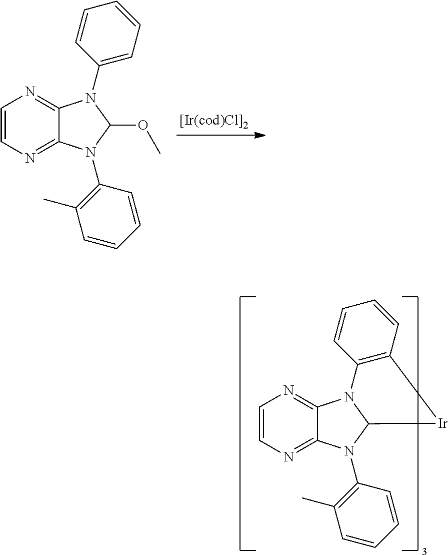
C1=CN=C2C(=N1)N1C(N2C2=C(C)C=CC=C2)[Ir]C2=C1C=CC=C2.C1=CN=C2C(=N1)N(C1=CC=CC=C1)C(OC)N2C1=C(C)C=CC=C1
